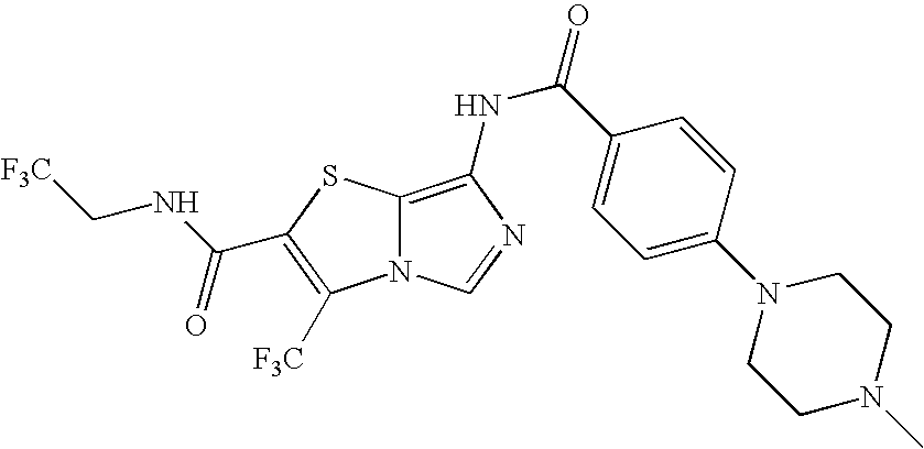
C12=C(NC(=O)C3=CC=C(N4CCN(C)CC4)C=C3)N=CN1C([F3C])=C(C(NC[F3C])=O)S2
